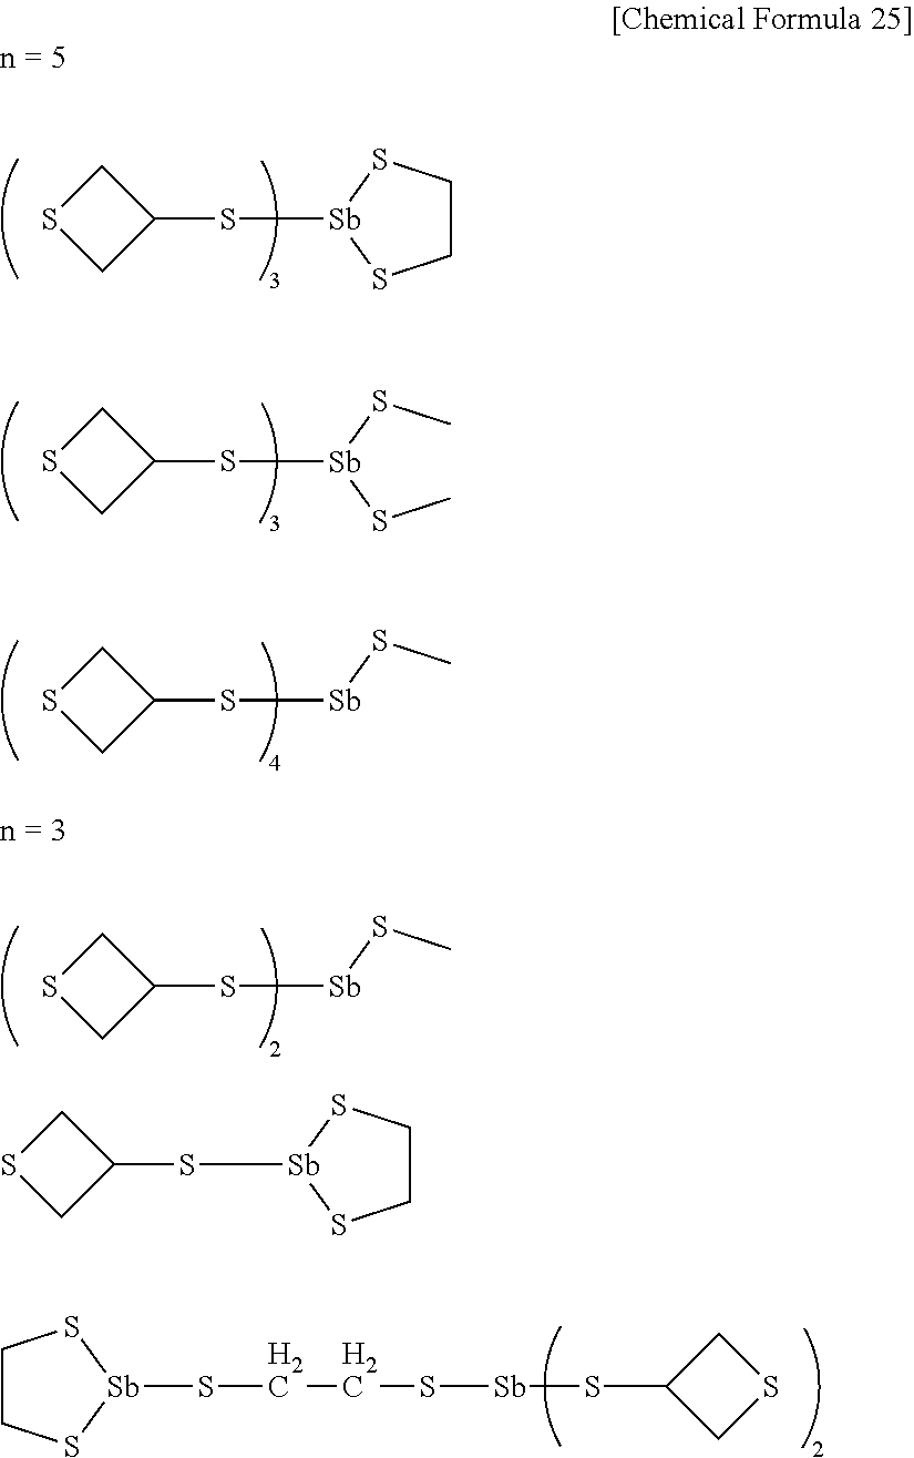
C1(S[Sb]2SCCS2)CSC1.C1(S[Sb](SC)SC)CSC1.C1(S[Sb]SC)CSC1.C1(S[Sb]SC)CSC1.C1CS[Sb](SCCS[Sb]SC2CSC2)S1.C1(S[Sb]2SCCS2)CSC1
